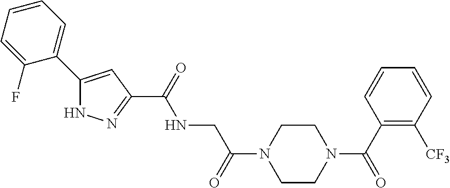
C1(C2=CC=CC=C2F)=CC(C(=O)NCC(=O)N2CCN(C(=O)C3=C([CF3])C=CC=C3)CC2)=NN1
